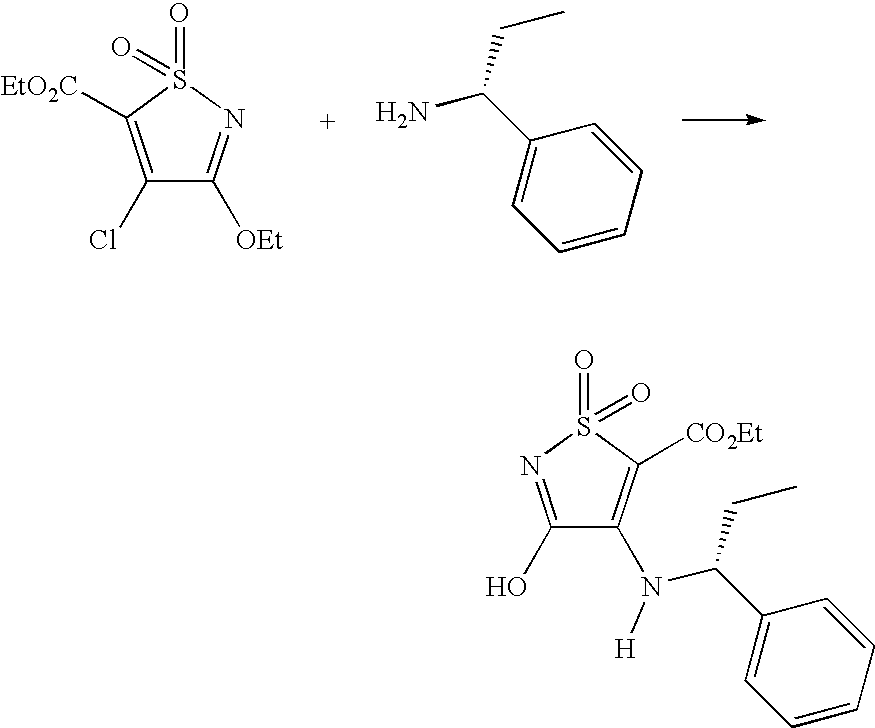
C1(Cl)=C([EtO2C])S(=O)(=O)N=C1[OEt].C1=CC=CC(C(CC)N)=C1.C1=CC=CC(C(CC)N(C2=C([CO2Et])S(=O)(=O)N=C2O)[H])=C1
